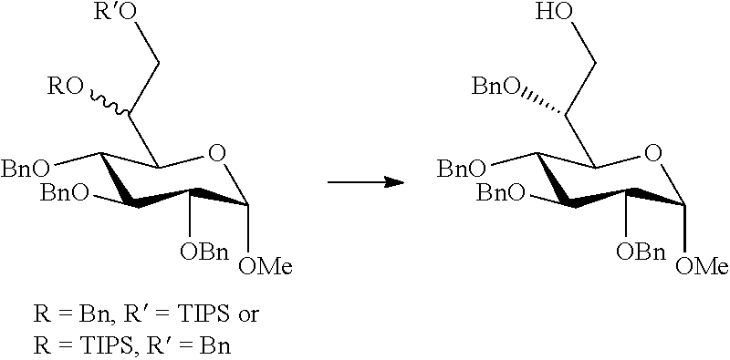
C1([BnO])C([BnO])C([OBn])C([OMe])OC1C(C[RO])[RO].C1([BnO])C([BnO])C([OBn])C([OMe])OC1C(CO)[BnO]
